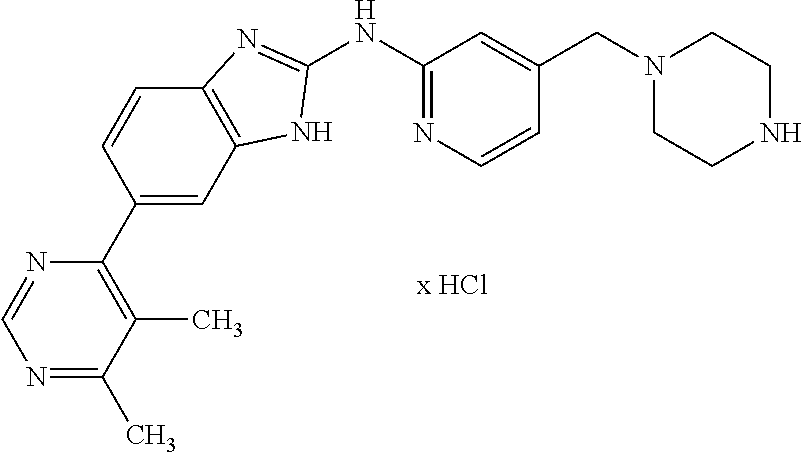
C1(NC2=NC=CC(CN3CCNCC3)=C2)=NC2=C(N1)C=C(C1=C(C)C(C)=NC=N1)C=C2
